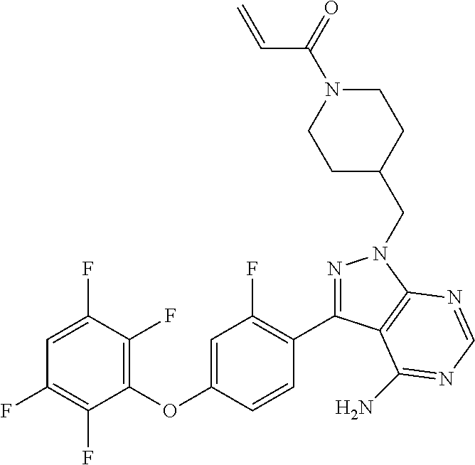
C1(OC2=CC(F)=C(C3=NN(CC4CCN(C(=O)C=C)CC4)C4=C3C(N)=NC=N4)C=C2)=C(F)C(F)=CC(F)=C1F
